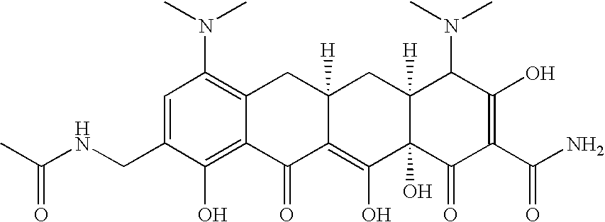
C1(CNC(C)=O)=CC(N(C)C)=C2C(=C1O)C(=O)C1=C(O)C3(O)C([H])(CC1([H])C2)C(N(C)C)C(O)=C(C(N)=O)C3=O
